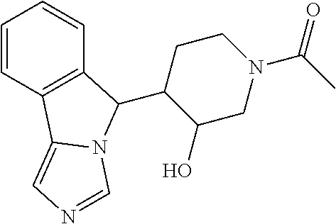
C1=CC2=C(C=C1)C(C1C(O)CN(C(C)=O)CC1)N1C2=CN=C1
